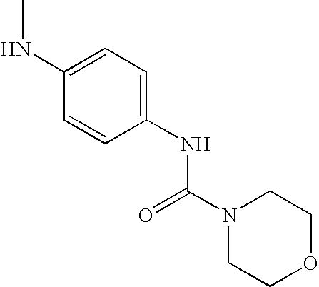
C1(NC)=CC=C(NC(N2CCOCC2)=O)C=C1
